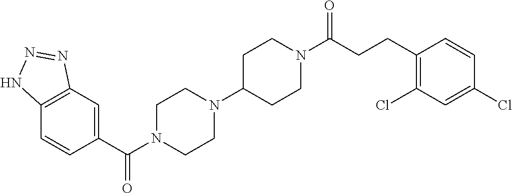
C12=C(C=C(C(N3CCN(C4CCN(C(CCC5=C(Cl)C=C(Cl)C=C5)=O)CC4)CC3)=O)C=C1)N=NN2
